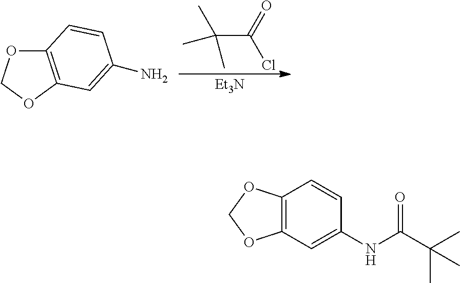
C(C(Cl)=O)(C)(C)C.[Et3N].O1C2=C(OC1)C=C(N)C=C2.C12=C(C=C(NC(C(C)(C)C)=O)C=C1)OCO2
